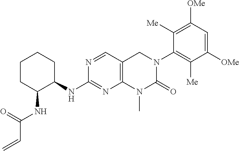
N1=CC2=C(N=C1NC1CCCCC1NC(C=C)=O)N(C)C(=O)N(C1=C([Me])C([OMe])=CC([OMe])=C1[Me])C2
